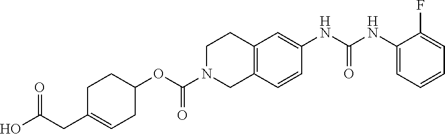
C1(NC(NC2=CC3=C(C=C2)CN(C(OC2CC=C(CC(O)=O)CC2)=O)CC3)=O)=CC=CC=C1F
